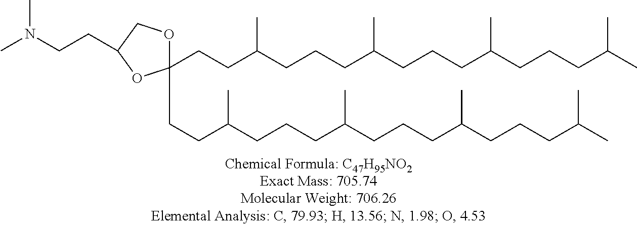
C(C(CCCC(C)CCCC(C)CCCC(C)C)C)CC1(CCC(CCCC(C)CCCC(C)CCCC(C)C)C)OCC(CCN(C)C)O1
